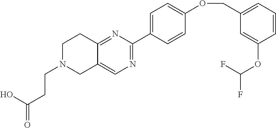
OC(=O)CCN1CC2=CN=C(C3=CC=C(OCC4=CC=CC(OC(F)F)=C4)C=C3)N=C2CC1
